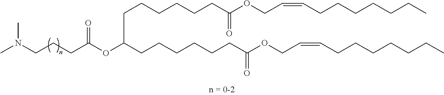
C(CC(OC(CCCCCCC(OCC=CCCCCCCC)=O)CCCCCCC(OCC=CCCCCCCC)=O)=O)CN(C)C
